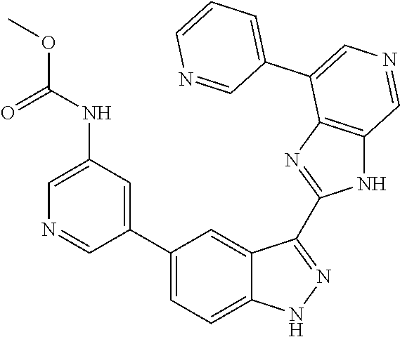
N(C1=CN=CC(C2=CC=C3C(=C2)C(C2=NC4=C(N2)C=NC=C4C2=CC=CN=C2)=NN3)=C1)C(OC)=O
